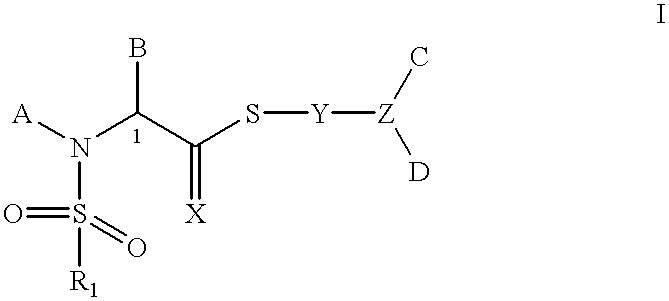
[A]N(S(=O)(=O)[R1])C(B)C(S[Y][Z](C)[D])=[X]
